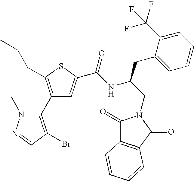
C1(C2=C(Br)C=NN2C)=C(CCC)SC(C(NC(CN2C(=O)C3=C(C2=O)C=CC=C3)CC2=CC=CC=C2C(F)(F)F)=O)=C1
